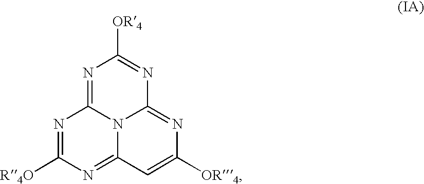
N1=C2N3C(=NC([OR4])=CC3=NC([R4O])=N2)N=C1[OR4]
